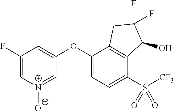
C1(F)=C[N+]([O-])=CC(OC2=CC=C(S([CF3])(=O)=O)C3=C2CC(F)(F)C3O)=C1
